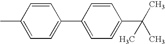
C1(C)=CC=C(C2=CC=C(C(C)(C)C)C=C2)C=C1
